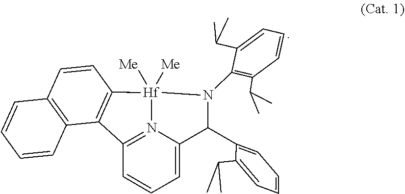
C12=C(C3=C(C=C1)[Hf]1([Me])([Me])N4=C3C=CC=C4C(C3=CC=CC=C3C(C)C)N1C1=C(C(C)C)C=CC=C1C(C)C)C=CC=C2
